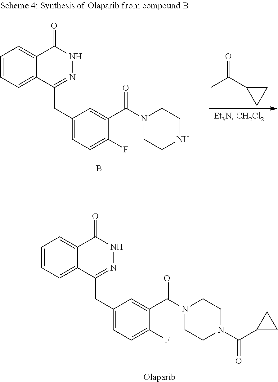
C1=CC=C2C(=C1)C(=O)NN=C2CC1=CC=C(F)C(C(N2CCNCC2)=O)=C1.B.CC(C1CC1)=O.C1=CC=C2C(=C1)C(=O)NN=C2CC1=CC=C(F)C(C(N2CCN(C(C3CC3)=O)CC2)=O)=C1.[Olaparib]
